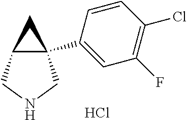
C12(C3=CC(F)=C(Cl)C=C3)C(CNC1)C2.Cl
